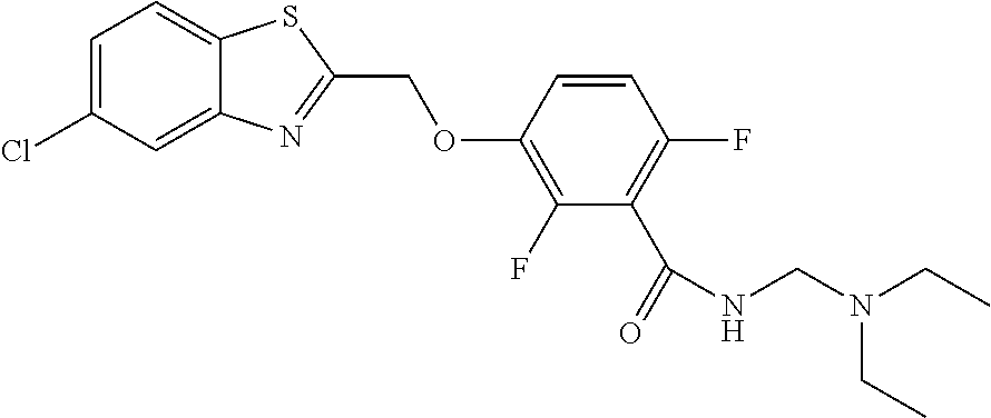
C12=CC(Cl)=CC=C1SC(COC1=C(F)C(C(=O)NCN(CC)CC)=C(F)C=C1)=N2
